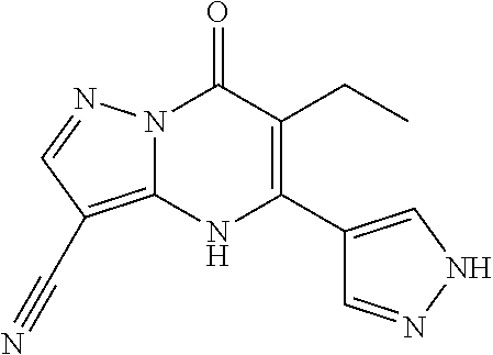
N12C(=C(C#N)C=N1)NC(C1=CNN=C1)=C(CC)C2=O
